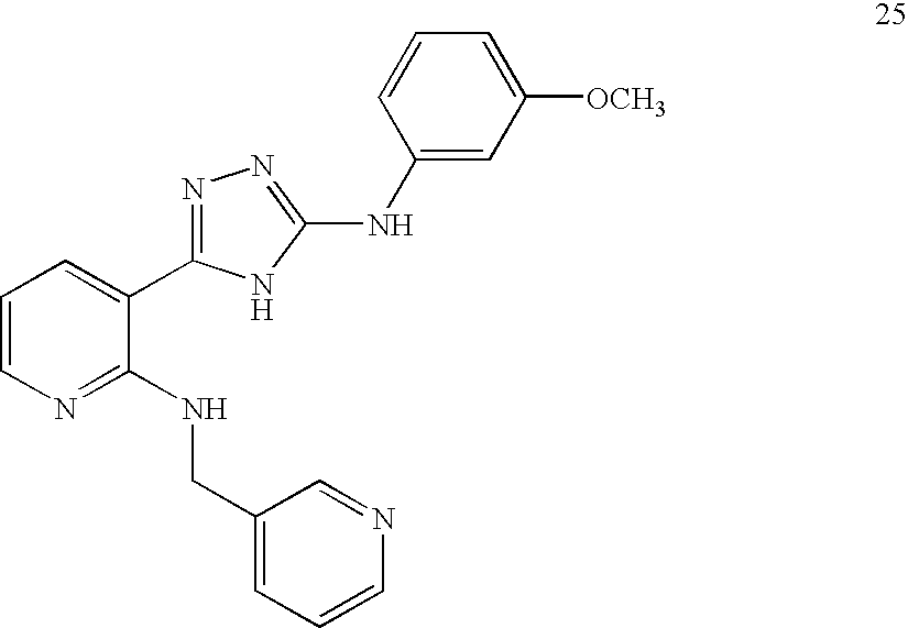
C1=CN=C(NCC2=CC=CN=C2)C(C2=NN=C(NC3=CC([OCH3])=CC=C3)N2)=C1
